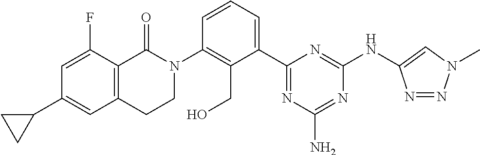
C12=C(C(=O)N(C3=C(CO)C(C4=NC(N)=NC(NC5=CN(C)N=N5)=N4)=CC=C3)CC1)C(F)=CC(C1CC1)=C2
